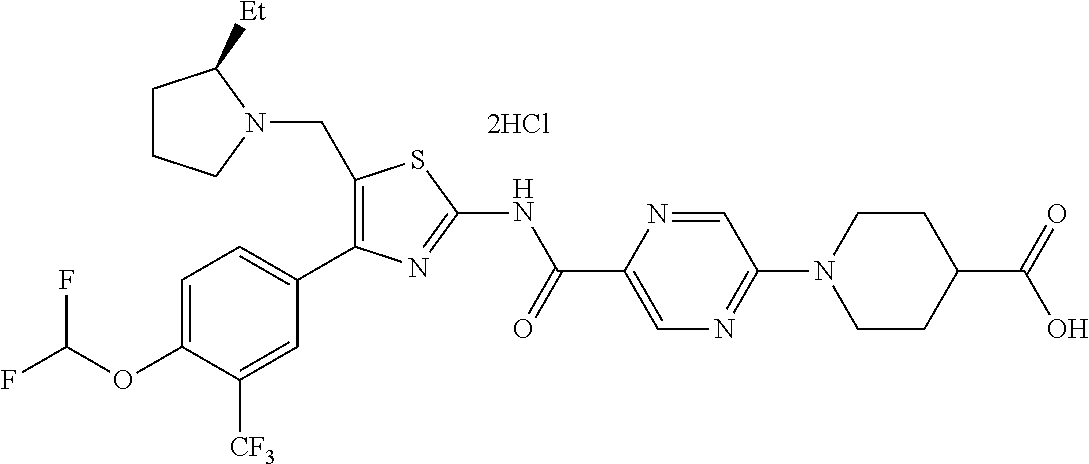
C1=C(OC(F)F)C([CF3])=CC(C2=C(CN3C([Et])CCC3)SC(NC(C3=CN=C(N4CCC(C(=O)O)CC4)C=N3)=O)=N2)=C1.[2HCl]
